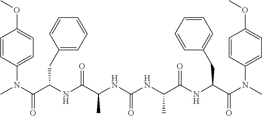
CN(C(C(NC(C(C)NC(NC(C(=O)NC(C(=O)N(C1=CC=C(OC)C=C1)C)CC1=CC=CC=C1)C)=O)=O)CC1=CC=CC=C1)=O)C1=CC=C(OC)C=C1
